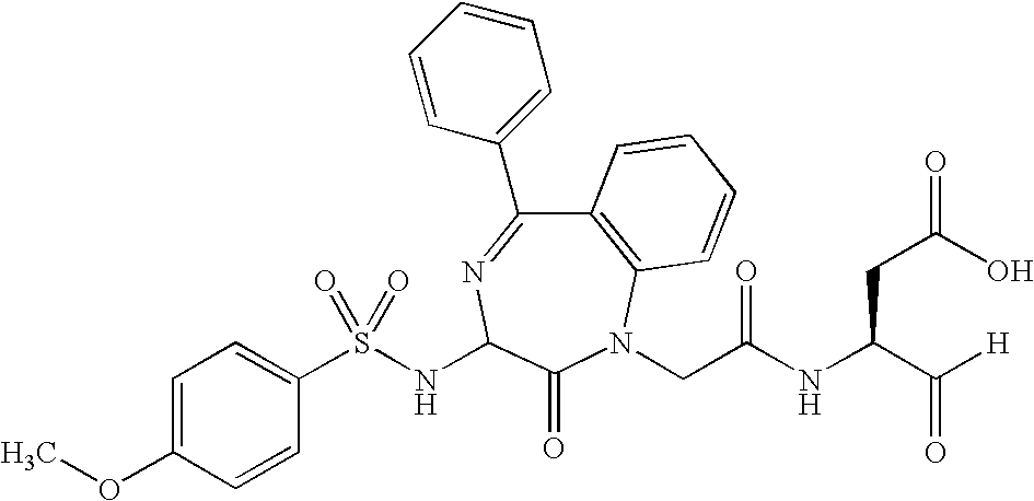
S(NC1N=C(C2=CC=CC=C2)C2=C(N(CC(NC(C([H])=O)CC(=O)O)=O)C1=O)C=CC=C2)(=O)(C1=CC=C(OC)C=C1)=O
